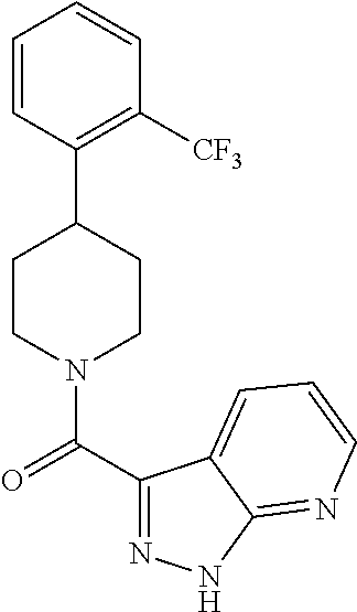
C1=CC(C2CCN(C(C3=NNC4=NC=CC=C34)=O)CC2)=C([CF3])C=C1
